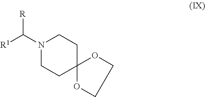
N1(C([R1])[R])CCC2(CC1)OCCO2
